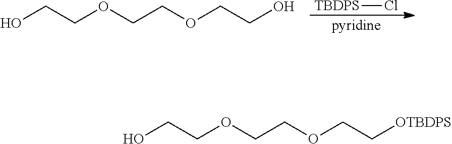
[pyridine].[TBDPS]Cl.OCCOCCOCCO.OCCOCCOCC[OTBDPS]
